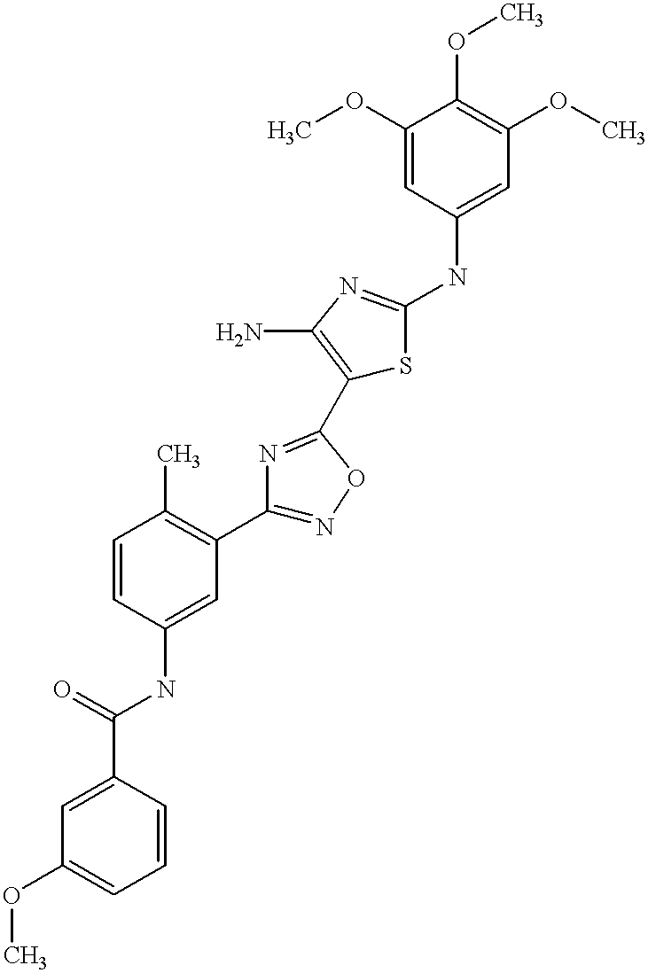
C1(C(=O)NC2=CC(C3=NOC(C4=C(N)N=C(NC5=CC(OC)=C(OC)C(OC)=C5)S4)=N3)=C(C)C=C2)=CC(OC)=CC=C1
